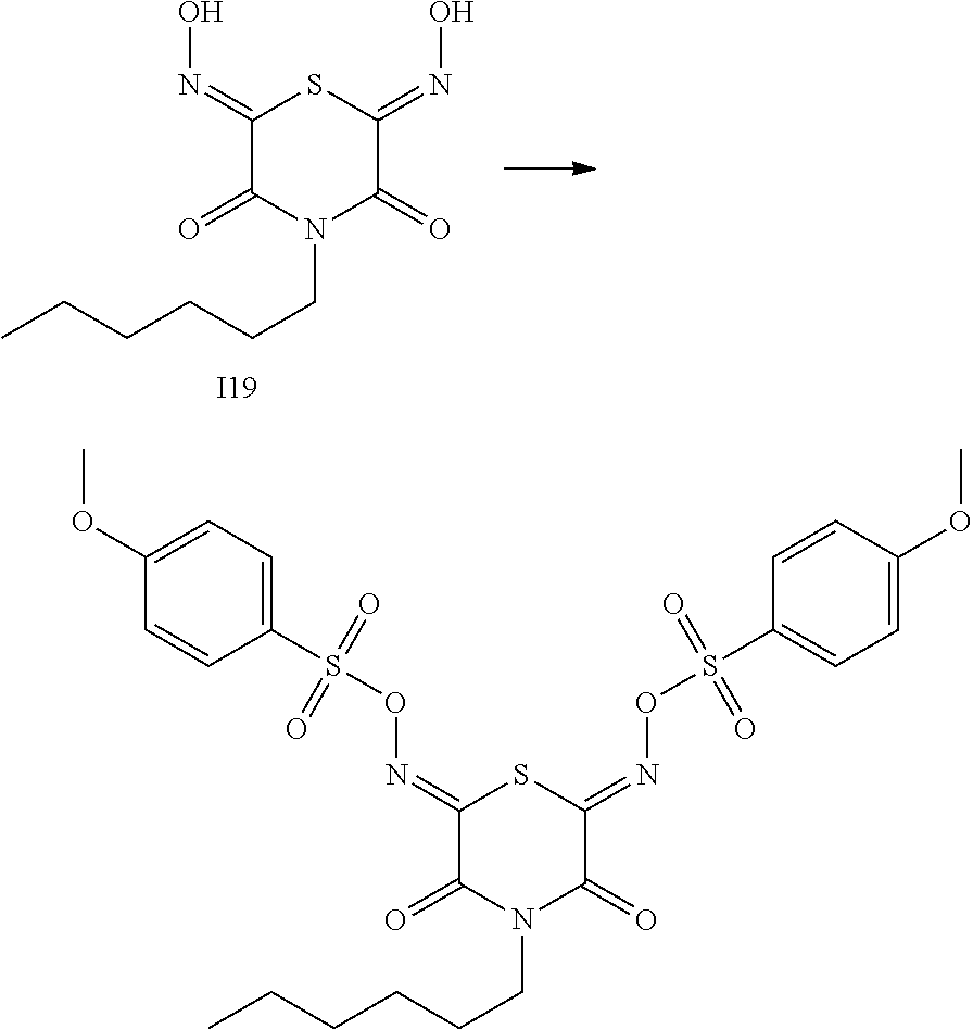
C1(=NO)C(=O)N(CCCCCC)C(=O)C(=NO)S1.[I19].C1(=NOS(C2=CC=C(OC)C=C2)(=O)=O)C(=O)N(CCCCCC)C(=O)C(=NOS(C2=CC=C(OC)C=C2)(=O)=O)S1
